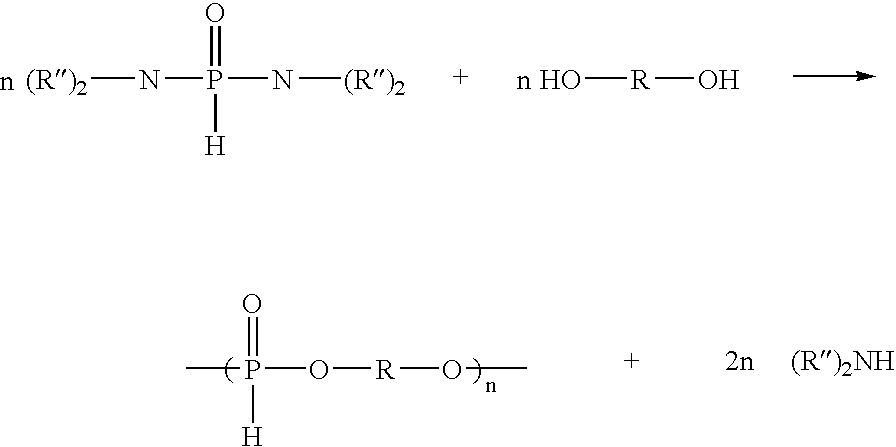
[(R)2]NP(N[(R)2])(=O)[H].O[R]O.P(O[R]OC)(=O)([H])C
